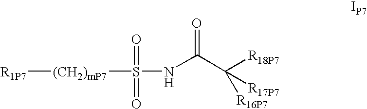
[R1P7][(CH2)mP7]S(NC(C([R17P7])([R18P7])[R16P7])=O)(=O)=O
